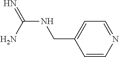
N(C(N)=N)CC1=CC=NC=C1
